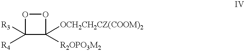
C1([R3])([R4])C([OCH2CH2CZ(COOM)2])([R2OPO3M2])OO1
